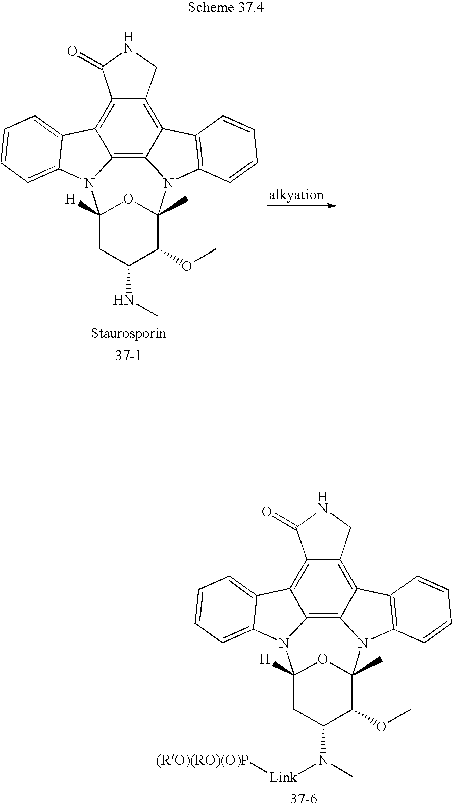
C12=C3C4=C5C(=C1C1=CC=CC=C1N2C1([H])CC(N(C)[Link][(RO)(RO)(O)P])C(OC)C(C)(N3C2=C4C=CC=C2)O1)C(=O)NC5.C12=C3C4=C5C(=C1C1=CC=CC=C1N2C1([H])CC(NC)C(OC)C(C)(N3C2=C4C=CC=C2)O1)C(=O)NC5
